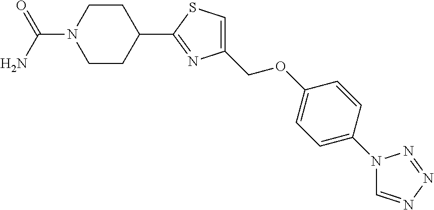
C1=C(COC2=CC=C(N3C=NN=N3)C=C2)N=C(C2CCN(C(N)=O)CC2)S1
